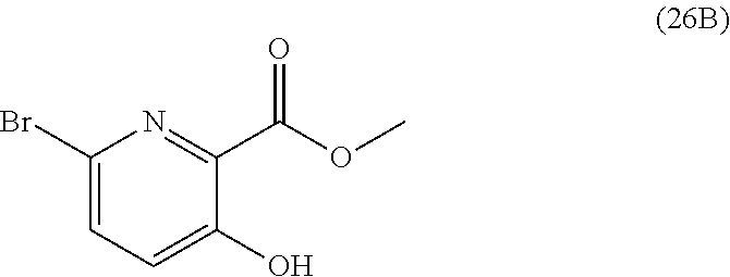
C1(Br)=CC=C(O)C(C(OC)=O)=N1
